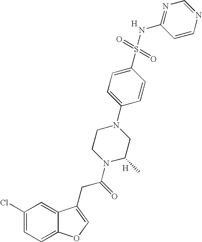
C1(Cl)=CC=C2C(=C1)C(CC(=O)N1C(C)CN(C3=CC=C(S(=O)(=O)NC4=NC=NC=C4)C=C3)CC1)=CO2.[H].[H]
